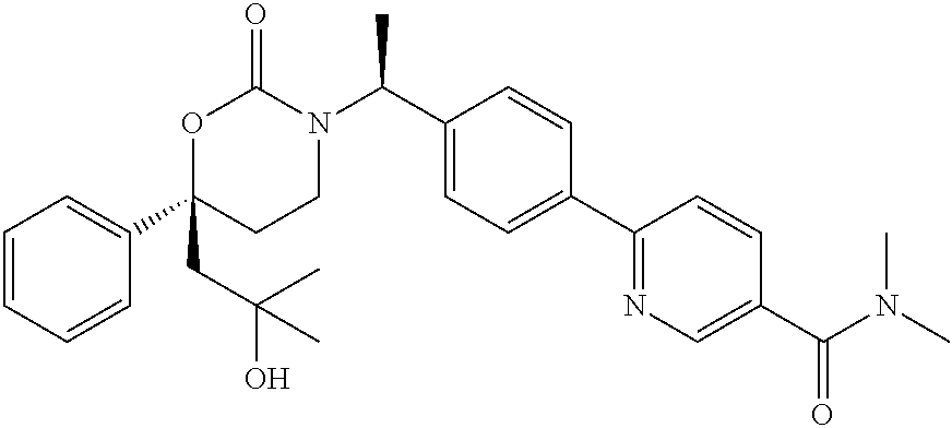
C1=CC=CC(C2(CC(O)(C)C)CCN(C(C3=CC=C(C4=NC=C(C(N(C)C)=O)C=C4)C=C3)C)C(=O)O2)=C1
